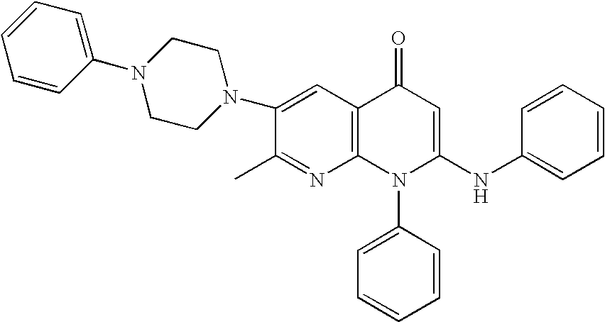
C1(C)=NC2=C(C=C1N1CCN(C3=CC=CC=C3)CC1)C(=O)C=C(NC1=CC=CC=C1)N2C1=CC=CC=C1
